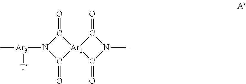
N1([Ar3](C)[T])C(=O)[Ar1]2(C1=O)C(=O)N(C)C2=O
